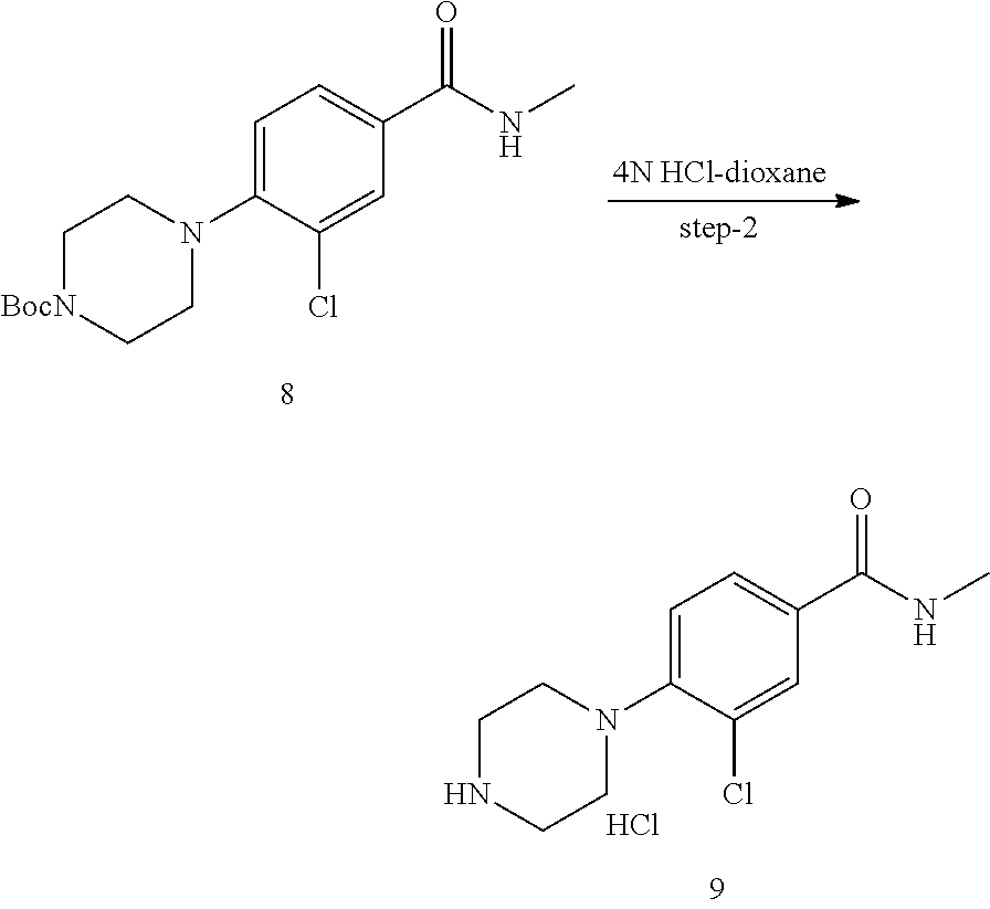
C1=C(N2CC[BocN]CC2)C(Cl)=CC(C(NC)=O)=C1.C1=C(N2CCNCC2)C(Cl)=CC(C(NC)=O)=C1.Cl
